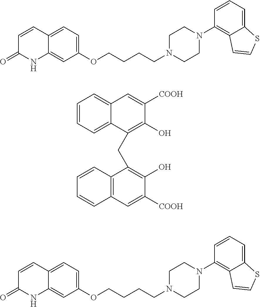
C12=CC(OCCCCN3CCN(C4=C5C(=CC=C4)SC=C5)CC3)=CC=C1C=CC(=O)N2.C12=CC(OCCCCN3CCN(C4=C5C(=CC=C4)SC=C5)CC3)=CC=C1C=CC(=O)N2.C1=CC=C2C(=C1)C=C([COOH])C(O)=C2CC1=C(O)C([COOH])=CC2=C1C=CC=C2
